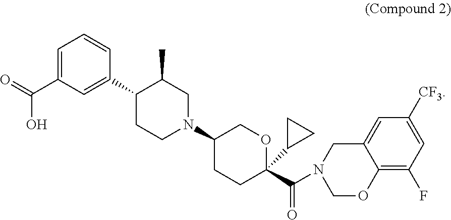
C1=C(C(O)=O)C=C(C2CCN(C3CCC(C(N4COC5=C(F)C=C([CF3])C=C5C4)=O)(C4CC4)OC3)CC2C)C=C1
